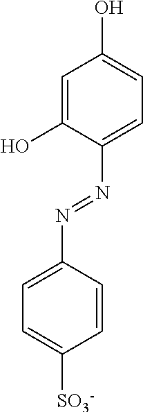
C1=C(N=NC2=CC=C(O)C=C2O)C=CC([SO3-])=C1
